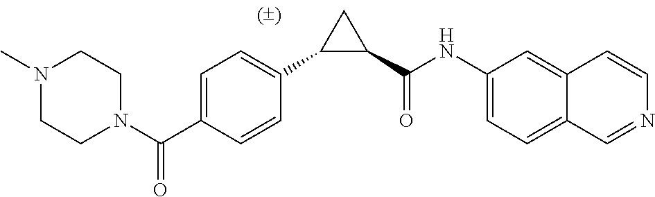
C1=C(C(N2CCN(C)CC2)=O)C=CC(C2C(C(NC3=CC=C4C=NC=CC4=C3)=O)C2)=C1
